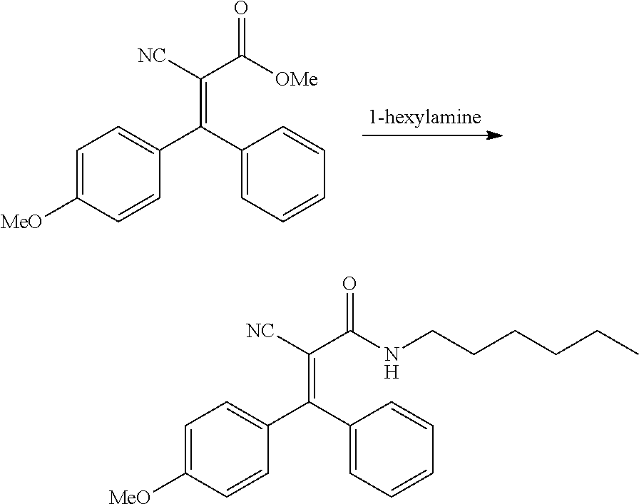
C1=C([MeO])C=CC(C(C2=CC=CC=C2)=C([NC])C([OMe])=O)=C1.C1=C([MeO])C=CC(C(C2=CC=CC=C2)=C([NC])C(NCCCCCC)=O)=C1
